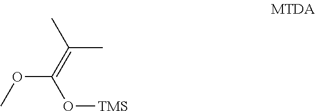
C(OC)(=C(C)C)O[TMS]
